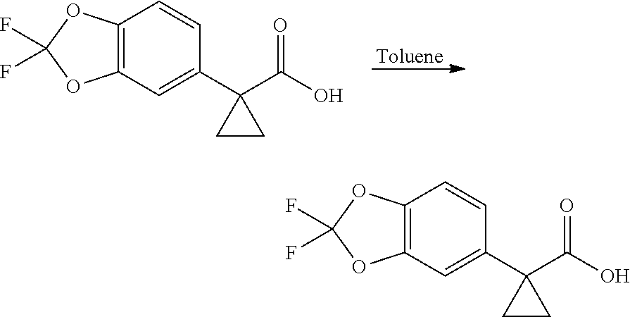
[Toluene].C12=C(C=C(C3(C(O)=O)CC3)C=C1)OC(F)(F)O2.C12=C(C=C(C3(C(O)=O)CC3)C=C1)OC(F)(F)O2
